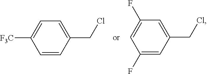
C1([F3C])=CC=C(CCl)C=C1.C1=C(F)C=C(CCl)C=C1F
